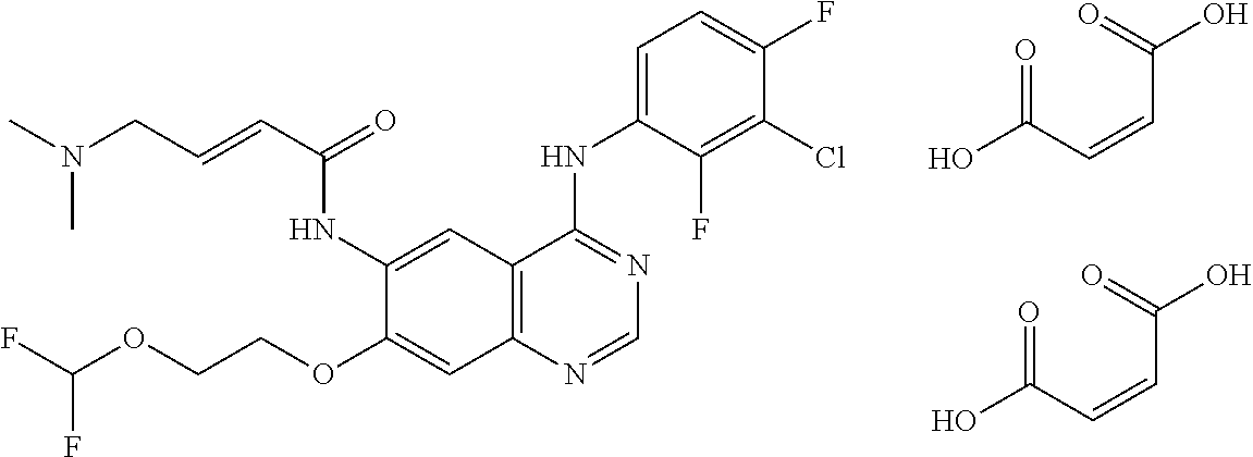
N(C)(C)CC=CC(=O)NC1=CC2=C(C=C1OCCOC(F)F)N=CN=C2NC1=CC=C(F)C(Cl)=C1F.O=C(C=CC(O)=O)O.O=C(C=CC(O)=O)O
